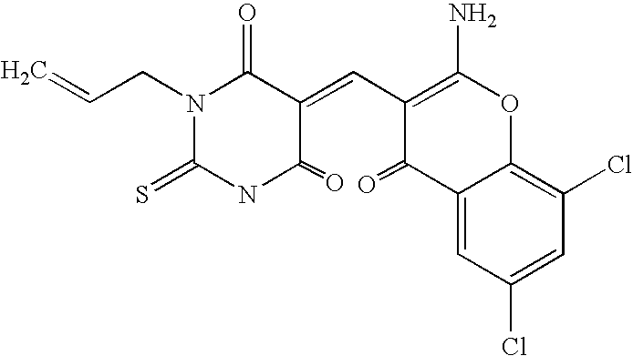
O=C1N(CC=C)C(=S)NC(=O)C1=CC1=C(N)OC2=C(Cl)C=C(Cl)C=C2C1=O
